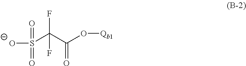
[O-]S(=O)(=O)C(F)(F)C(O[Qb1])=O
